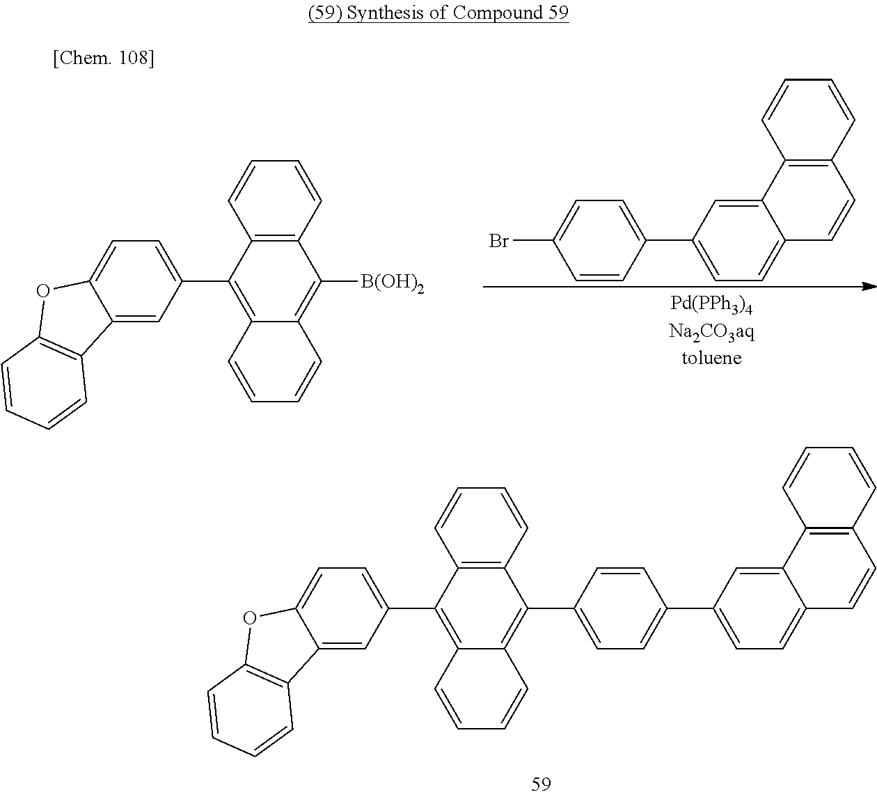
C1=CC(C2=CC=C3C(=C2)C2=C(C=C3)C=CC=C2)=CC=C1Br.C12=C(C=CC=C1)C([B(OH)2])=C1C(=C2C2=CC=C3C(=C2)C2=C(O3)C=CC=C2)C=CC=C1.C12=C(C=CC=C1)C(C1=CC=C(C3=CC=C4C(=C3)C3=C(C=C4)C=CC=C3)C=C1)=C1C(=C2C2=CC=C3C(=C2)C2=C(O3)C=CC=C2)C=CC=C1
